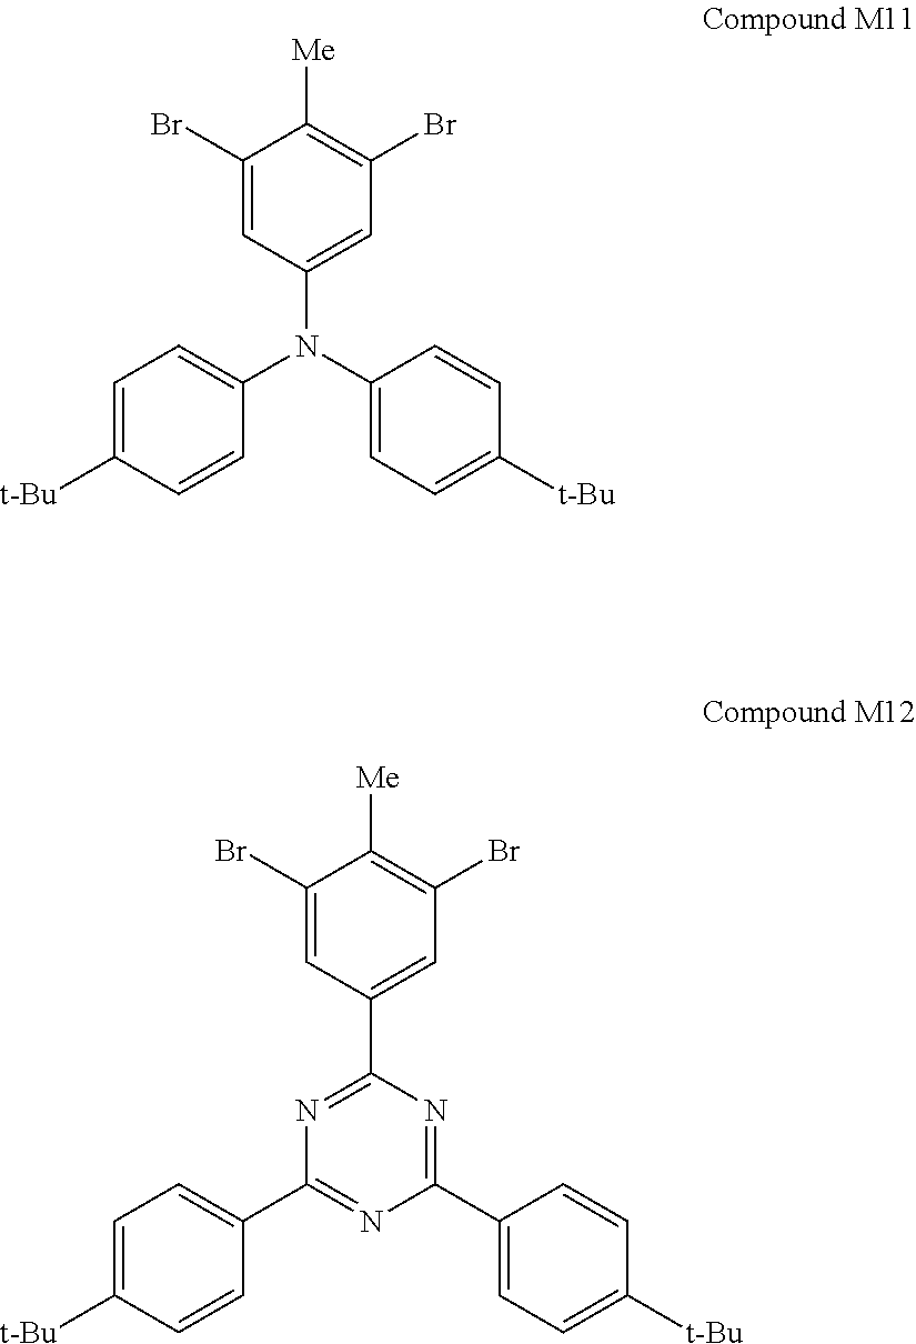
C1(Br)=CC(N(C2=CC=C([t-Bu])C=C2)C2=CC=C([t-Bu])C=C2)=CC(Br)=C1[Me].N1=C(C2=CC(Br)=C([Me])C(Br)=C2)N=C(C2=CC=C([t-Bu])C=C2)N=C1C1=CC=C([t-Bu])C=C1
